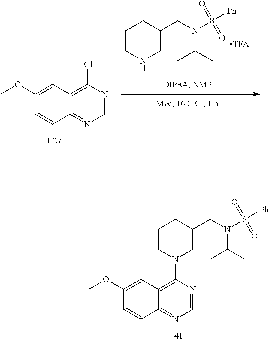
C1C(CN(S([Ph])(=O)=O)C(C)C)CCCN1C1=C2C(=NC=N1)C=CC(OC)=C2.N1CC(CN(S([Ph])(=O)=O)C(C)C)CCC1.C12=NC=NC(Cl)=C1C=C(OC)C=C2
